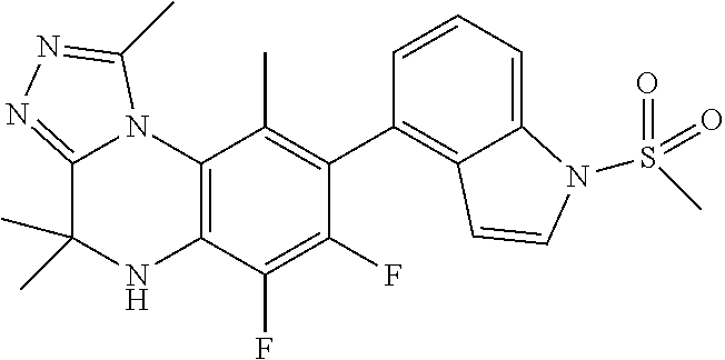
C1(C2=C3C(=CC=C2)N(S(C)(=O)=O)C=C3)=C(C)C2=C(C(F)=C1F)NC(C)(C)C1=NN=C(C)N21
